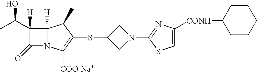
C12([H])N(C([COO-Na+])=C(SC3CN(C4=NC([CONH]C5CCCCC5)=CS4)C3)C1C)C(=O)C2([H])C(C)O
